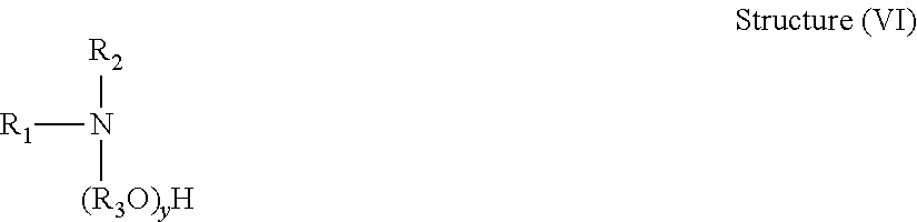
[R1]N([R2])[(R3O)yH]
